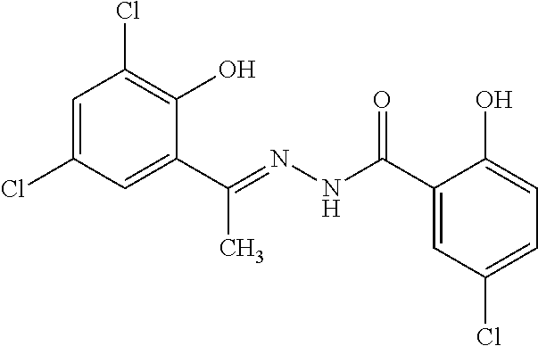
C1=C(Cl)C=C(C(=NNC(C2=CC(Cl)=CC=C2O)=O)C)C(O)=C1Cl
